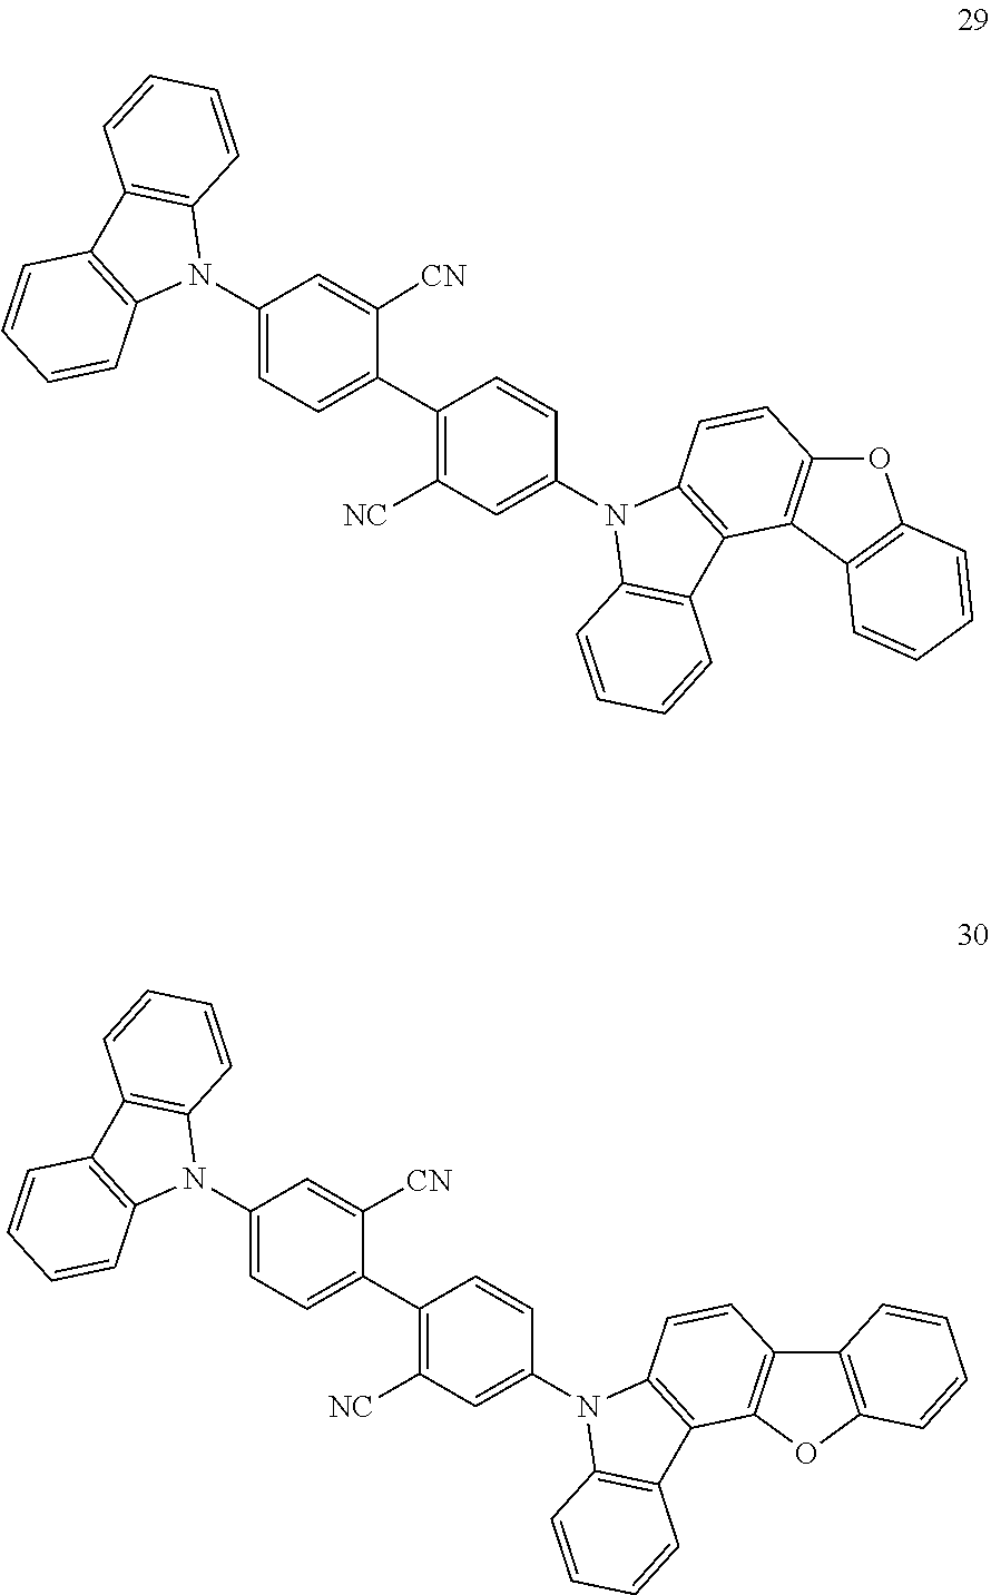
C1(N2C3=C(C4=C2C=CC=C4)C=CC=C3)=CC=C(C2=C([NC])C=C(N3C4=C(C5=C3C=CC3=C5OC5=C3C=CC=C5)C=CC=C4)C=C2)C([CN])=C1.C1(N2C3=C(C4=C2C=CC=C4)C=CC=C3)=CC=C(C2=C([NC])C=C(N3C4=C(C5=C3C=CC3=C5C5=C(O3)C=CC=C5)C=CC=C4)C=C2)C([CN])=C1
